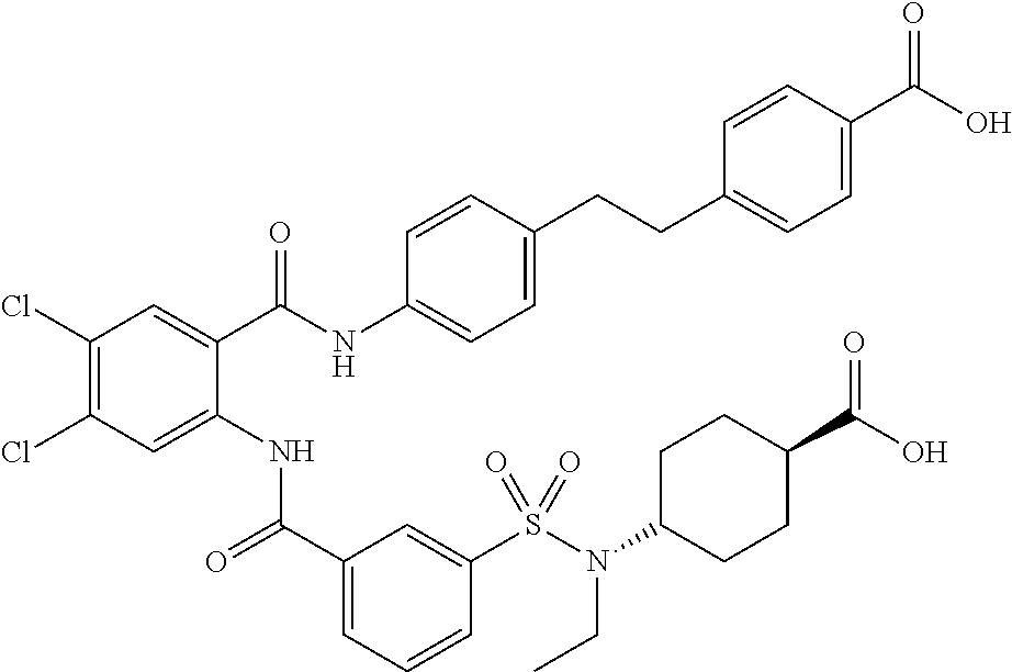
C1(Cl)=C(Cl)C=C(NC(C2=CC=CC(S(N(C3CCC(C(O)=O)CC3)CC)(=O)=O)=C2)=O)C(C(NC2=CC=C(CCC3=CC=C(C(O)=O)C=C3)C=C2)=O)=C1
